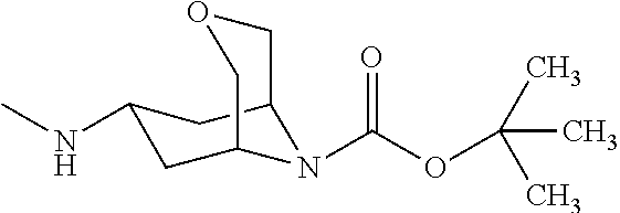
C(OC(C)(C)C)(=O)N1C2COCC1CC(NC)C2
